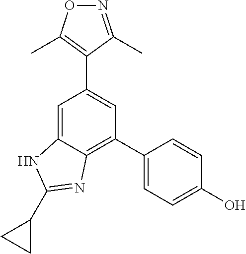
C1(C2=CC=C(O)C=C2)=C2C(=CC(C3=C(C)ON=C3C)=C1)NC(C1CC1)=N2
